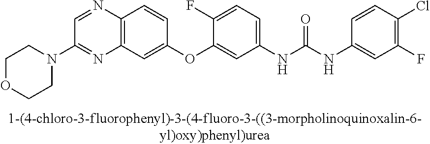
C12=C(C=C(OC3=CC(NC(NC4=CC(F)=C(Cl)C=C4)=O)=CC=C3F)C=C1)N=C(N1CCOCC1)C=N2
